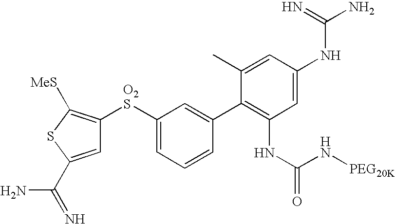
C1([O2S]C2=C([MeS])SC(C(N)=N)=C2)=CC=CC(C2=C(NC(N[PEG20K])=O)C=C(NC(N)=N)C=C2C)=C1
